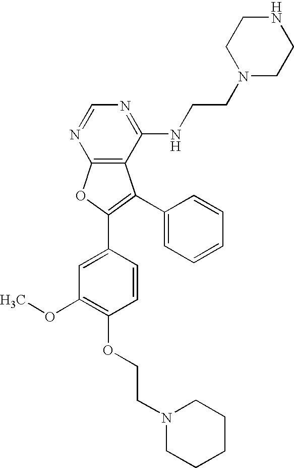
C12=C(C(NCCN3CCNCC3)=NC=N1)C(C1=CC=CC=C1)=C(C1=CC(OC)=C(OCCN3CCCCC3)C=C1)O2
